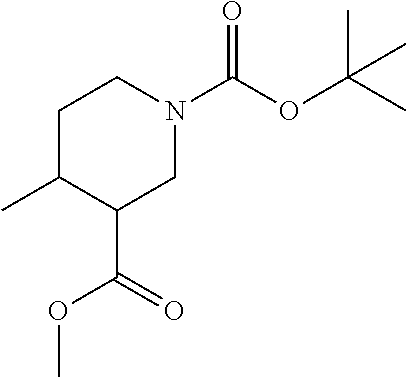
C1C(C)C(C(=O)OC)CN(C(OC(C)(C)C)=O)C1
